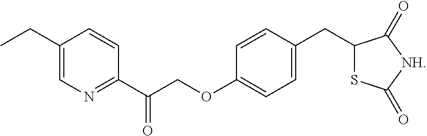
C1(CC)=CN=C(C(COC2=CC=C(CC3SC(=O)[NH]C3=O)C=C2)=O)C=C1
